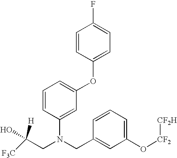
C1=CC(OC2=CC=CC(N(CC3=CC(O[CF2][CF2H])=CC=C3)CC(O)([H])[F3C])=C2)=CC=C1F
